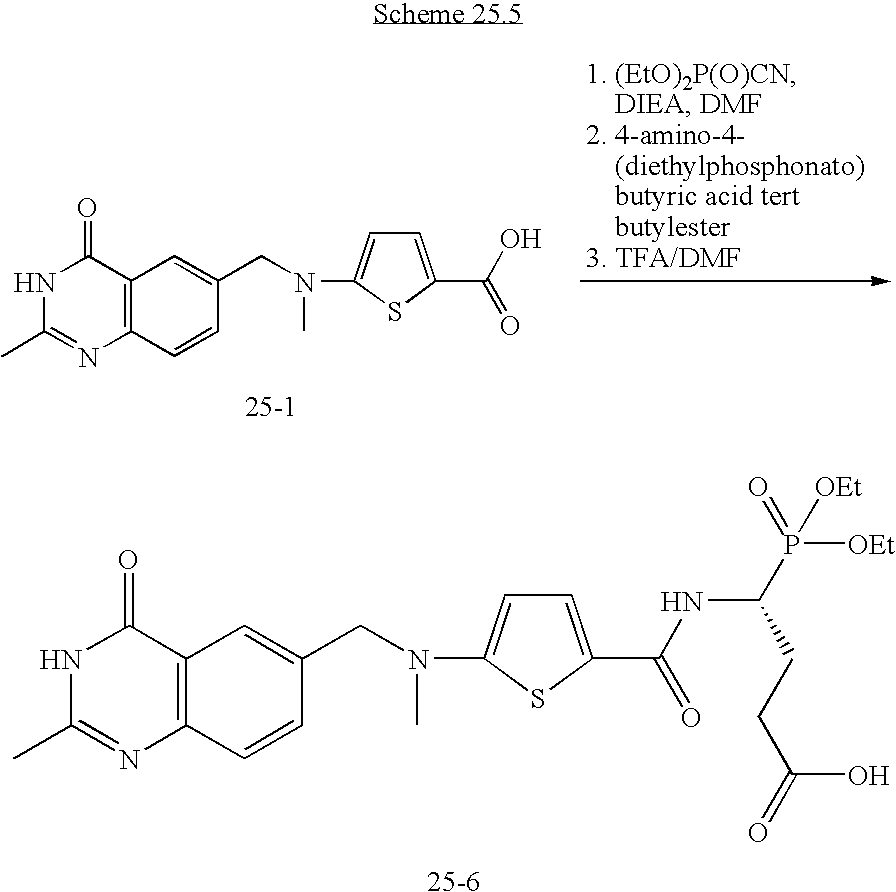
[25-6].C12=C(C(=O)NC(C)=N1)C=C(CN(C)C1=CC=C(C(=O)NC(P([OEt])(=O)[OEt])CCC(=O)O)S1)C=C2.C12=C(C(=O)NC(C)=N1)C=C(CN(C)C1=CC=C(C(=O)O)S1)C=C2.[25-1]
